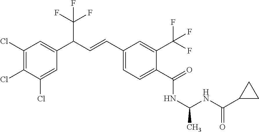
C1(Cl)=C(Cl)C(Cl)=CC(C(C=CC2=CC=C(C(=O)NC(NC(C3CC3)=O)C)C(C(F)(F)F)=C2)C(F)(F)F)=C1
